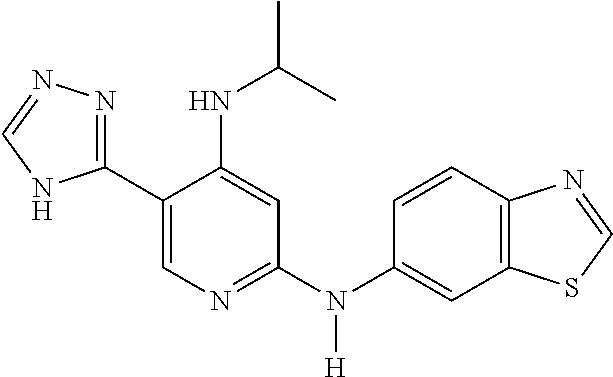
N(C1=CC(N(C2=CC3=C(C=C2)N=CS3)[H])=NC=C1C1=NN=CN1)C(C)C
